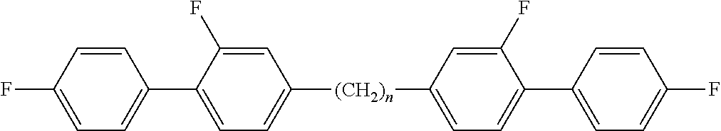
C1=CC(F)=CC=C1C1=CC=C([(CH2)n]C2=CC=C(C3=CC=C(F)C=C3)C(F)=C2)C=C1F
